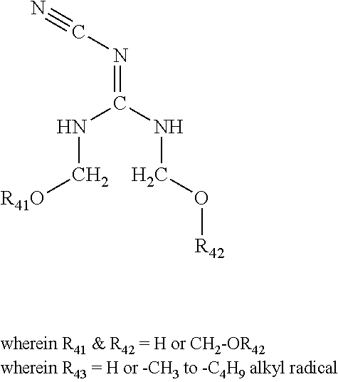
N#CN=C(NCO[R42])NC[R41O]
